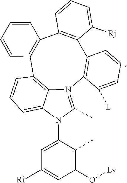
C1=C(N2C3=CC=CC4=C3N(=C2C)C2=C(C3=C(C5=C4C=CC=C5)C=CC=C3[Rj])C=CC=C2[L])C(C)=C(O[Ly])C=C1[Ri]
